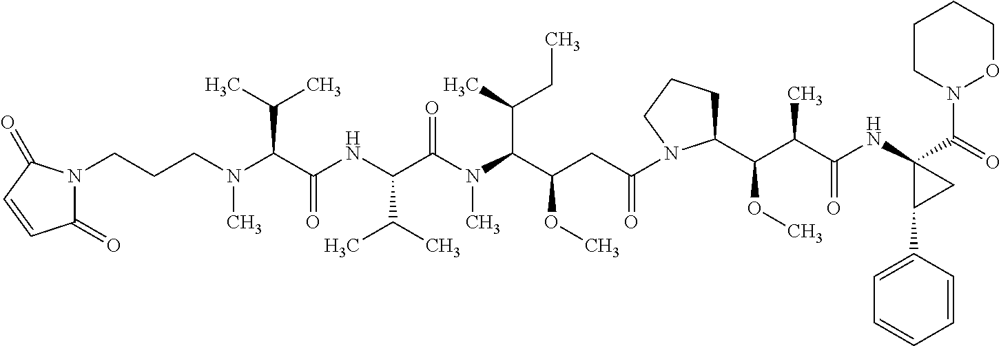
N1(CCCN(C(C(NC(C(N(C(C(CC(=O)N2C(C(C(C(NC3(C(N4OCCCC4)=O)C(C4=CC=CC=C4)C3)=O)C)OC)CCC2)OC)C(C)CC)C)=O)C(C)C)=O)C(C)C)C)C(=O)C=CC1=O
